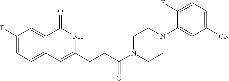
C1(F)=CC=C2C(=C1)C(=O)NC(CCC(N1CCN(C3=CC([CN])=CC=C3F)CC1)=O)=C2
